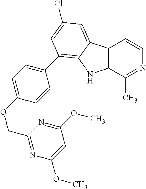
C12=C(C(C)=NC=C1)NC1=C(C3=CC=C(OCC4=NC(OC)=CC(OC)=N4)C=C3)C=C(Cl)C=C21
